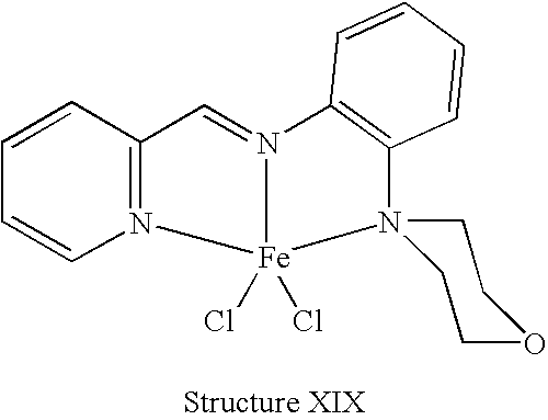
C12=C(N3=CC4=N([Fe]3(Cl)(Cl)N13CCOCC3)C=CC=C4)C=CC=C2
